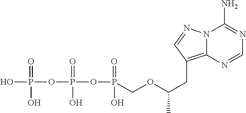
OP(OP(OP(=O)(O)COC(CC1=C2N(N=C1)C(N)=NC=N2)C)(=O)O)(=O)O
